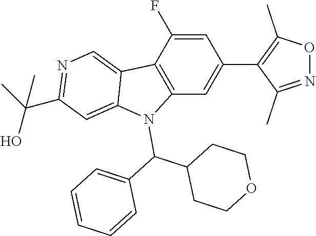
C1=C(F)C2=C(C=C1C1=C(C)ON=C1C)N(C(C1=CC=CC=C1)C1CCOCC1)C1=CC(C(C)(O)C)=NC=C21
